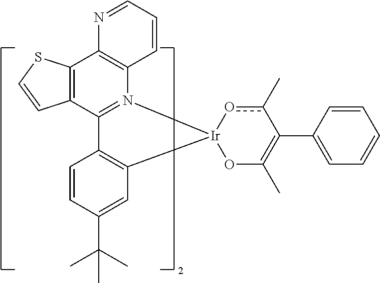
C12=C(C3=N(C4=C1N=CC=C4)[Ir]1(C4=C3C=CC(C(C)(C)C)=C4)OC(C)=C(C3=CC=CC=C3)c(C)o1)C=CS2
